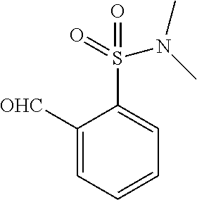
C1([OHC])=CC=CC=C1S(=O)(=O)N(C)C
